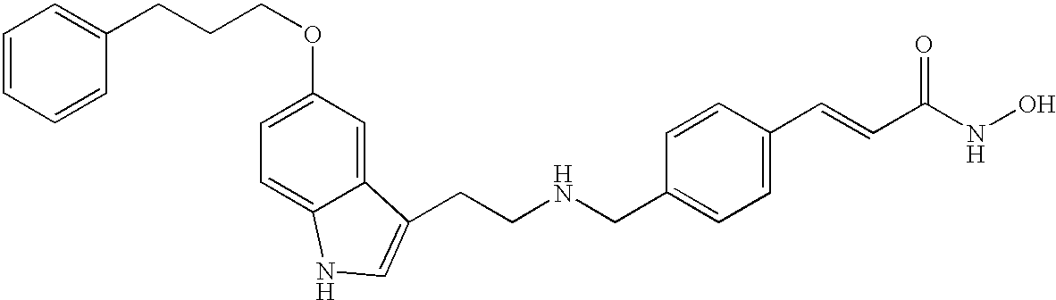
C(NCC1=CC=C(C=CC(NO)=O)C=C1)CC1=CNC2=CC=C(OCCCC3=CC=CC=C3)C=C21
